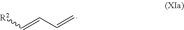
[R2]C=CC=C
